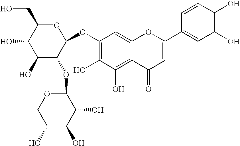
C1(OC2OC(CO)C(O)C(O)C2OC2OCC(O)C(O)C2O)=C(O)C(O)=C2C(=C1)OC(C1=CC(O)=C(O)C=C1)=CC2=O
